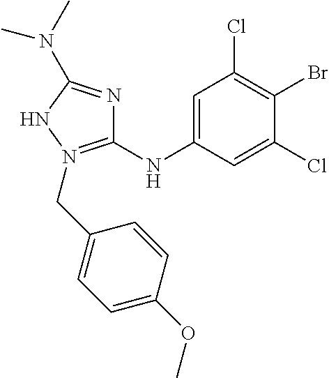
C1=C(NC2=N(CC3=CC=C(OC)C=C3)NC(N(C)C)=N2)C=C(Cl)C(Br)=C1Cl
